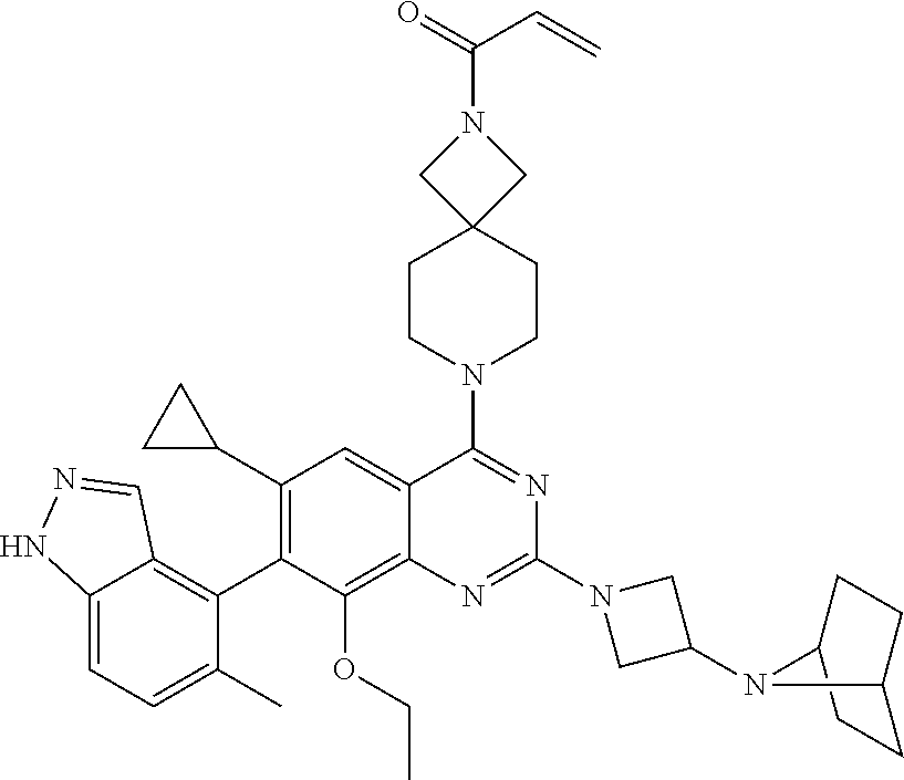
C12=CC=C(C)C(C3=C(C4CC4)C=C4C(=C3OCC)N=C(N3CC(N5C6CCC5CC6)C3)N=C4N3CCC4(CC3)CN(C(C=C)=O)C4)=C1C=NN2
